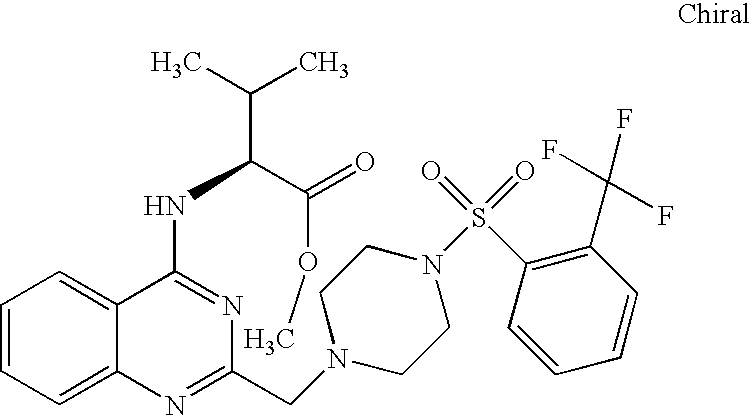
C1=CC=C2C(=C1)C(NC(C(C)C)C(=O)OC)=NC(CN1CCN(S(C3=C(C(F)(F)F)C=CC=C3)(=O)=O)CC1)=N2
